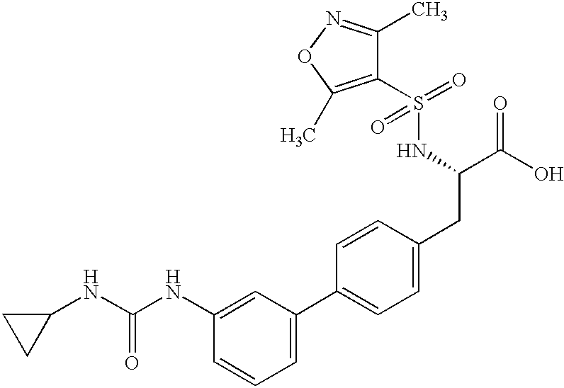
C1(NC(NC2=CC(C3=CC=C(CC(C(O)=O)NS(=O)(=O)C4=C(C)ON=C4C)C=C3)=CC=C2)=O)CC1
